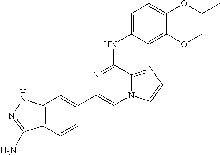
C12=C(C=CC(C3=CN4C(=NC=C4)C(NC4=CC=C(OCC)C(OC)=C4)=N3)=C1)C(N)=NN2
